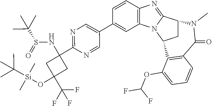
C1=CC2=C(C=C1C1=CN=C(C3(NS(=O)C(C)(C)C)CC(C(F)(F)F)(O[Si](C(C)(C)C)(C)C)C3)N=C1)N1C(=N2)C2CC1C1=C(C(=O)N2C)C=CC=C1OC(F)F
